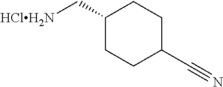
C1CC(C[HClH2N])CCC1C#N
